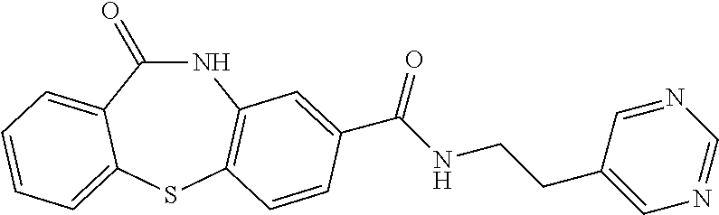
C1(=O)NC2=C(SC3=CC=CC=C13)C=CC(C(NCCC1=CN=CN=C1)=O)=C2
